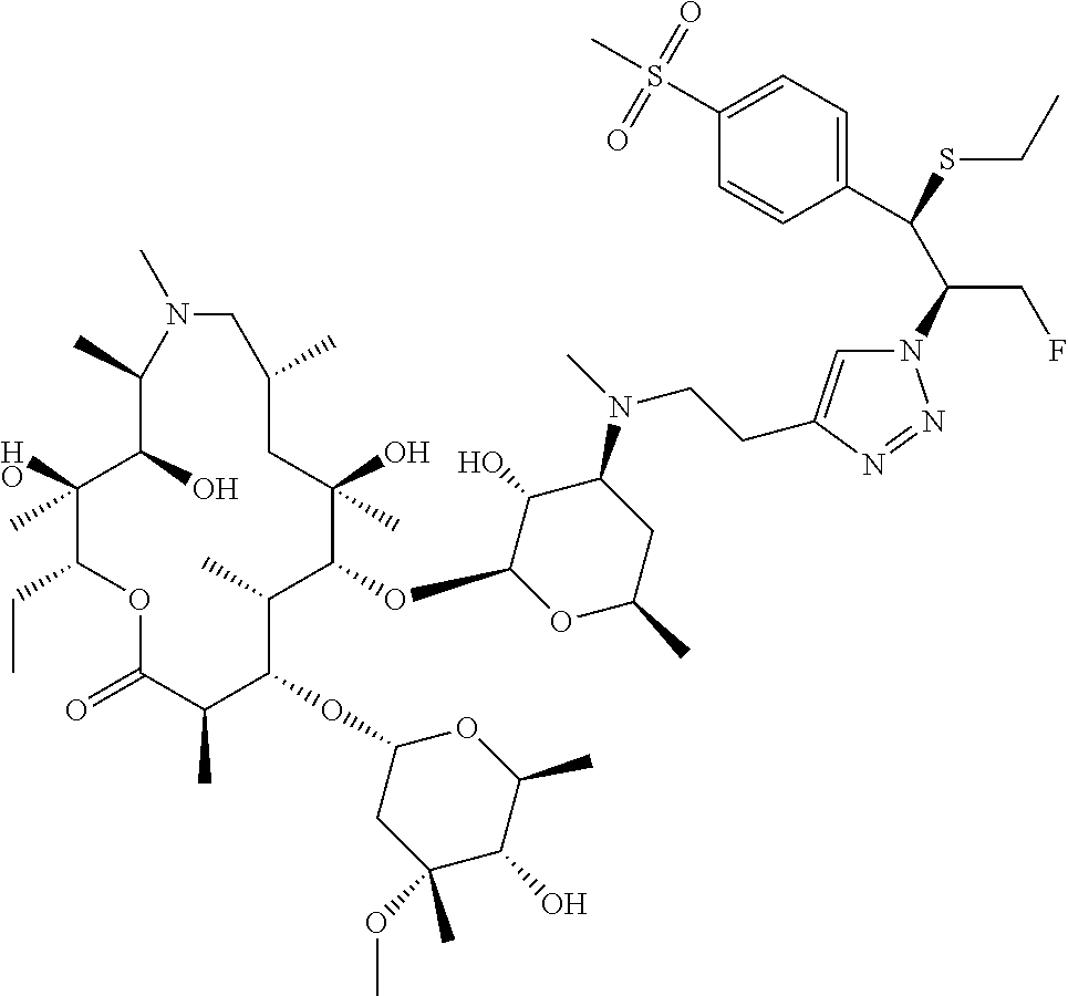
C1(O)(C)C(CC)OC(=O)C(C)C(OC2CC(OC)(C)C(O)C(C)O2)C(C)C(OC2OC(C)CC(N(C)CCC3=CN(C(C(SCC)C4=CC=C(S(C)(=O)=O)C=C4)CF)N=N3)C2O)C(O)(C)CC(C)CN(C)C(C)C1O
